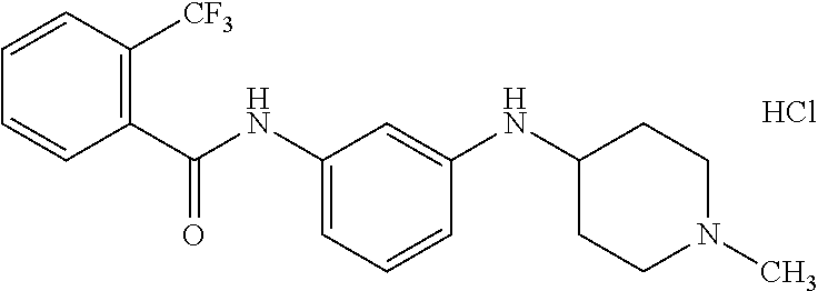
C1(C(NC2=CC=CC(NC3CCN(C)CC3)=C2)=O)=C([CF3])C=CC=C1.Cl
